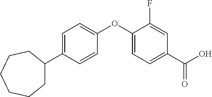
C1=C(C2CCCCCC2)C=CC(OC2=CC=C(C(O)=O)C=C2F)=C1
